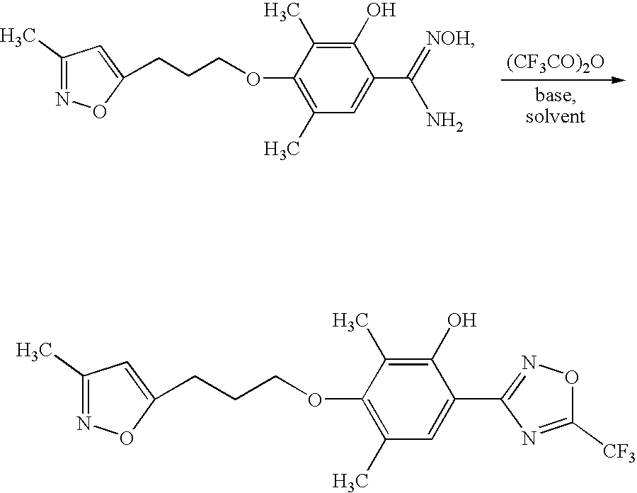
C1(C)=NOC(CCCOC2=C(C)C=C(C(=[NOH])N)C(O)=C2C)=C1.[(CF3CO)2O].C1(C)=NOC(CCCOC2=C(C)C=C(C3=NOC([CF3])=N3)C(O)=C2C)=C1
